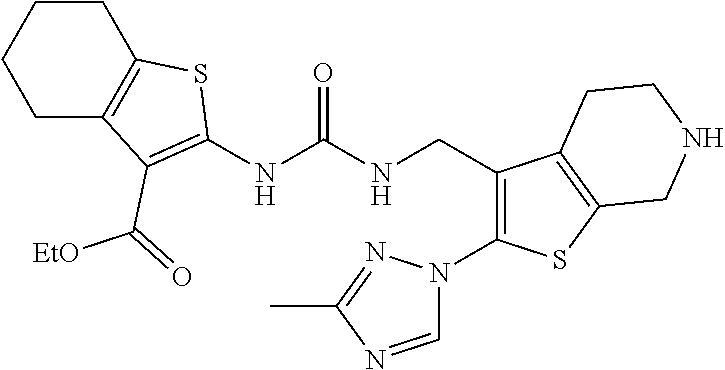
C1CCCC2=C1SC(NC(NCC1=C(N3C=NC(C)=N3)SC3=C1CCNC3)=O)=C2C(=O)[EtO]
